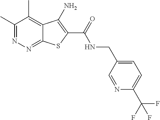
C1(C)=NN=C2C(=C1C)C(N)=C(C(=O)NCC1=CC=C(C(F)(F)F)N=C1)S2
